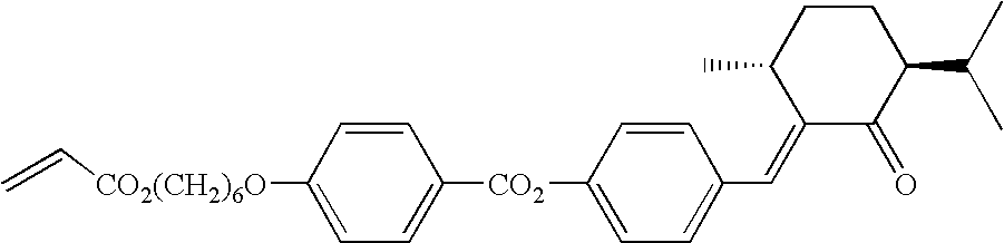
C1([CO2(CH2)6O]C=C)=CC=C([CO2]C2=CC=C(C=C3C(=O)C(C(C)C)CCC3C)C=C2)C=C1
